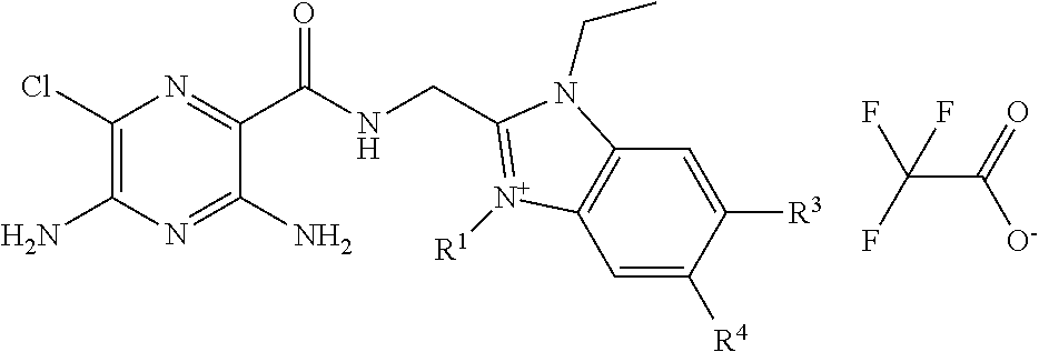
C1=C([R4])C([R3])=CC2=C1[N+]([R1])=C(CNC(C1=NC(Cl)=C(N)N=C1N)=O)N2CC.C(C(=O)[O-])(F)(F)F
